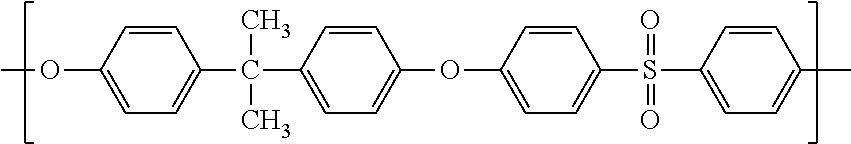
C1=CC(OC)=CC=C1C(C)(C)C1=CC=C(OC2=CC=C(S(=O)(=O)C3=CC=C(C)C=C3)C=C2)C=C1
